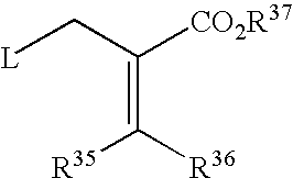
C(=C([R36])[R35])(C[L])[CO2R37]
